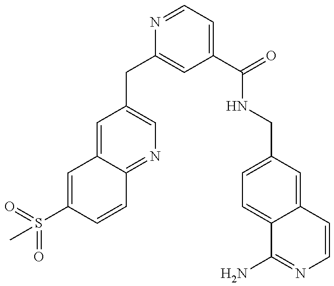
C1=C(S(=O)(=O)C)C=CC2=NC=C(CC3=CC(C(=O)NCC4=CC=C5C(=C4)C=CN=C5N)=CC=N3)C=C12
